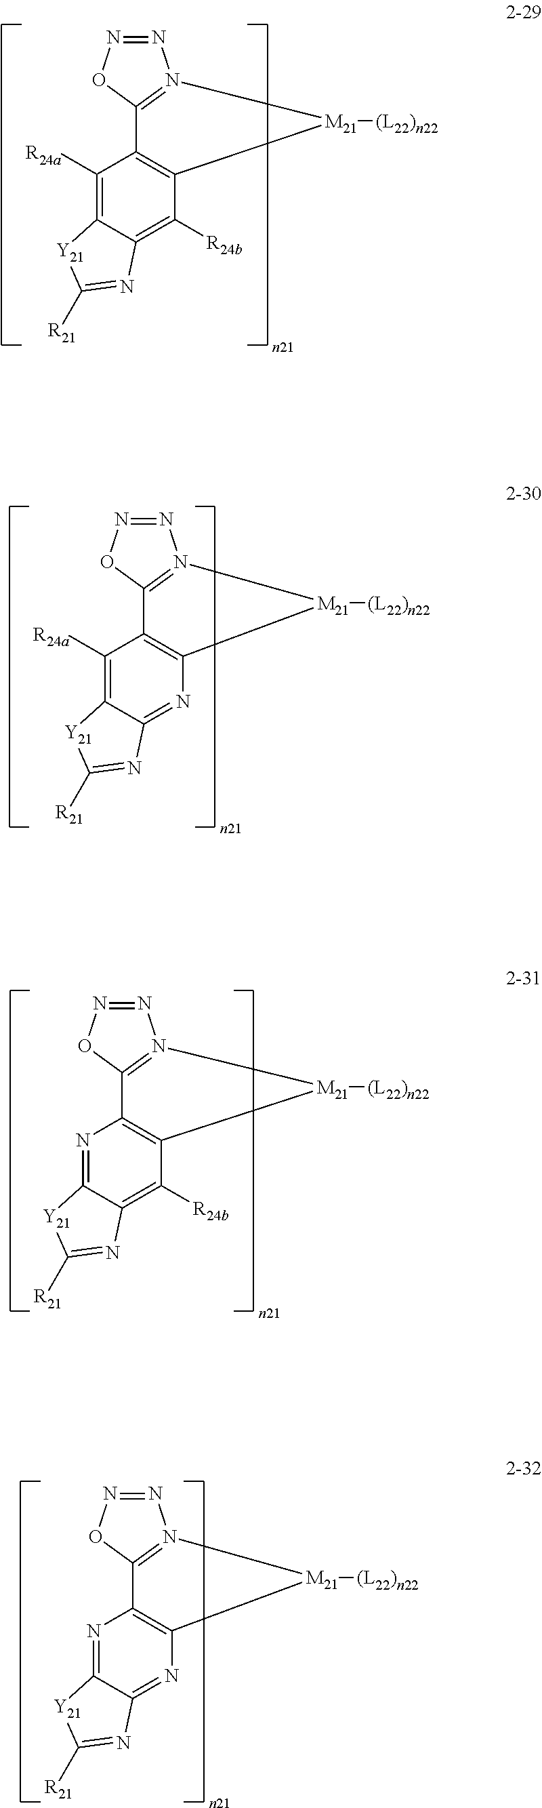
N1=NOC2=N1[M21]([(L22)n22])C1=C2C([R24a])=C2C(=C1[R24b])N=C([R21])[Y21]2.N1=NOC2=N1[M21]([(L22)n22])C1=C2C([R24a])=C2C(=N1)N=C([R21])[Y21]2.N1=NOC2=N1[M21]([(L22)n22])C1=C2N=C2C(=C1[R24b])N=C([R21])[Y21]2.N1=NOC2=N1[M21]([(L22)n22])C1=C2N=C2C(=N1)N=C([R21])[Y21]2
